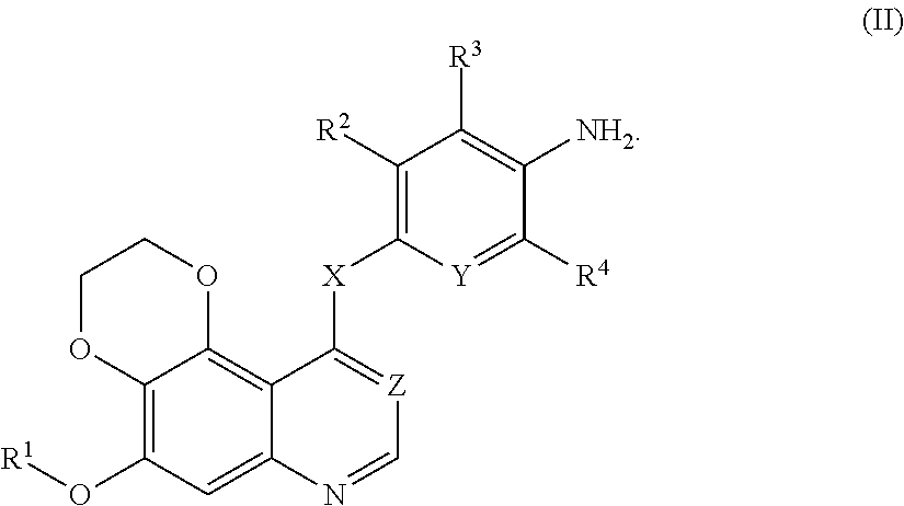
C12=C(O[R1])C=C3C(=C1OCCO2)C([X]C1=C([R2])C([R3])=C([NH2])C([R4])=[Y]1)=[Z]C=N3
